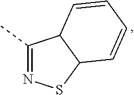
C1(C)=NSC2C1C=CC=C2
